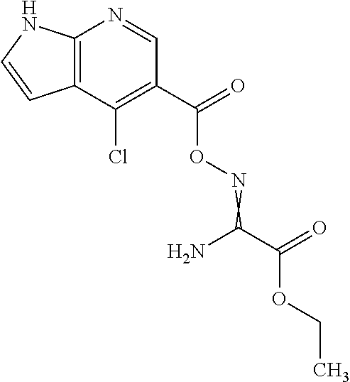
C12=C(C(Cl)=C(C(=O)ON=C(C(=O)OCC)N)C=N1)C=CN2
